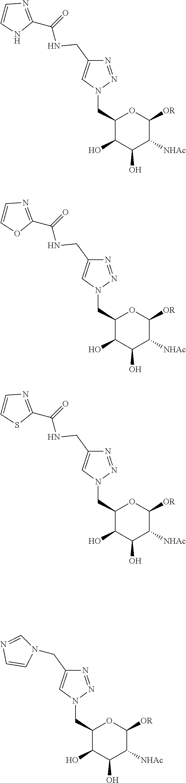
C1(CN2N=NC(CNC(=O)C3=NC=CN3)=C2)C(O)C(O)C([NHAc])C([OR])O1.C1(CN2N=NC(CNC(=O)C3=NC=CO3)=C2)C(O)C(O)C([NHAc])C([OR])O1.C1(CN2N=NC(CNC(=O)C3=NC=CS3)=C2)C(O)C(O)C([NHAc])C([OR])O1.C1(CN2N=NC(CN3C=NC=C3)=C2)C(O)C(O)C([NHAc])C([OR])O1
